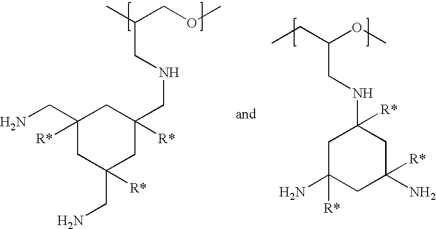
C1([R*])(CN)CC([R*])(CN)CC([R*])(CNCC(C)COC)C1.C1C(N)([R*])CC(N)([R*])CC1([R*])NCC(CC)OC
